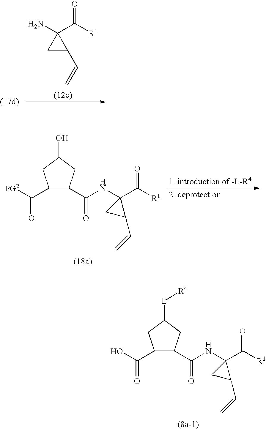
NC1(C(=O)[R1])CC1C=C.C1(C(=O)[PG2])C(C(NC2(C([R1])=O)CC2C=C)=O)CC(O)C1.C1(C(=O)O)C(C(NC2(C([R1])=O)CC2C=C)=O)CC([L][R4])C1
